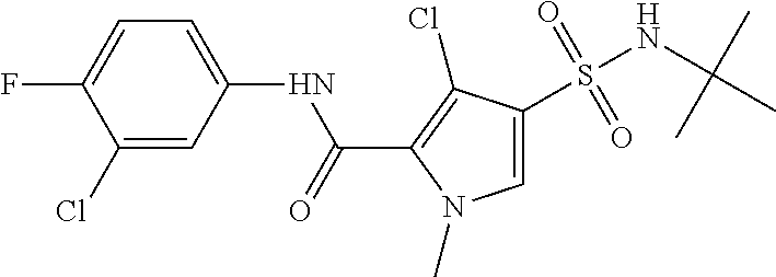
C1(Cl)=CC(NC(C2=C(Cl)C(S(NC(C)(C)C)(=O)=O)=CN2C)=O)=CC=C1F
